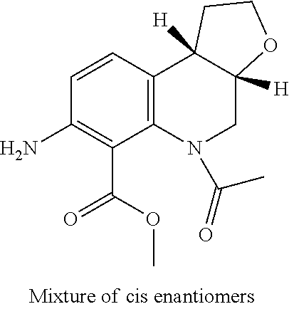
NC1=C(C(OC)=O)C2=C(C=C1)C1([H])C([H])(CN2C(=O)C)OCC1
